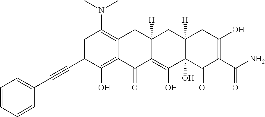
C1=C(C#CC2=CC=CC=C2)C(O)=C2C(=C1N(C)C)CC1([H])C(=C(O)C3(O)C([H])(C1)CC(O)=C(C(N)=O)C3=O)C2=O
